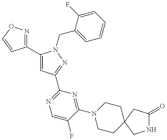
C1(C2=CC(C3=NC=C(F)C(N4CCC5(CC4)CC(=O)NC5)=N3)=NN2CC2=CC=CC=C2F)=NOC=C1
